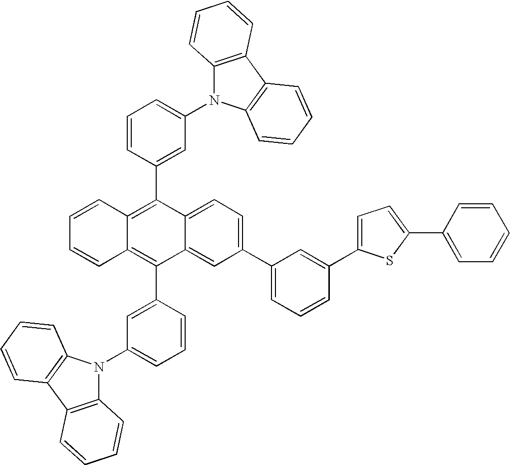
C12=CC=C(C3=CC=CC(C4=CC=C(C5=CC=CC=C5)S4)=C3)C=C1C(C1=CC(N3C4=C(C5=C3C=CC=C5)C=CC=C4)=CC=C1)=C1C(=C2C2=CC(N3C4=C(C5=C3C=CC=C5)C=CC=C4)=CC=C2)C=CC=C1
